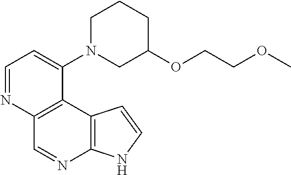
C1=NC2=C(C(N3CC(OCCOC)CCC3)=C1)C1=C(N=C2)NC=C1
